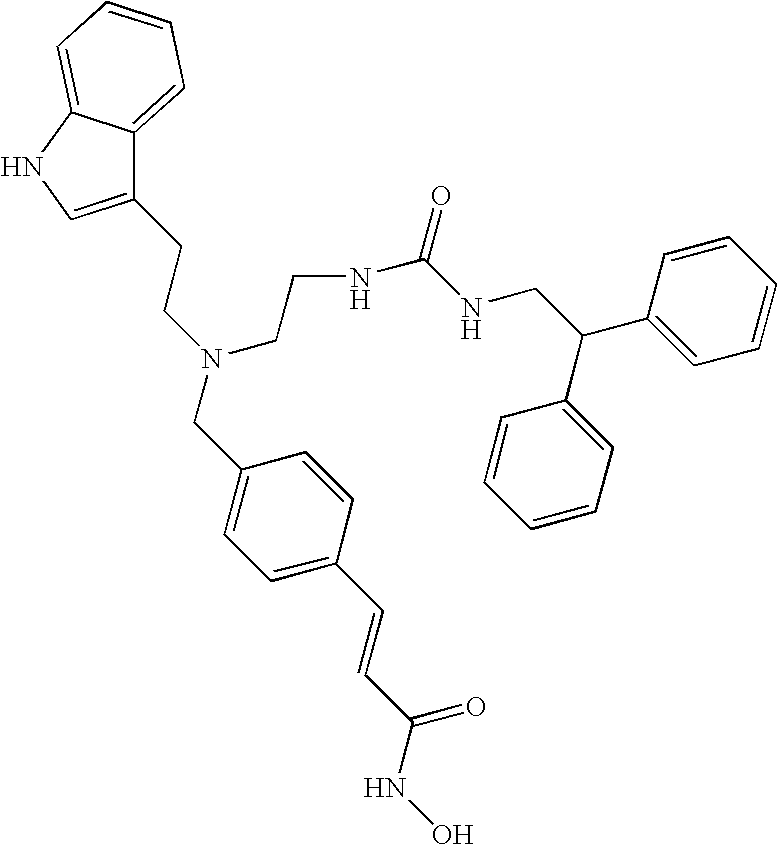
C1(CCN(CCNC(=O)NCC(C2=CC=CC=C2)C2=CC=CC=C2)CC2=CC=C(C=CC(=O)NO)C=C2)=CNC2=CC=CC=C12
